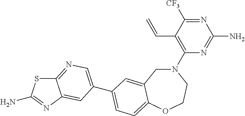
C1(N2CC3=CC(C4=CN=C5SC(N)=NC5=C4)=CC=C3OCC2)=C(C=C)C([CF3])=NC(N)=N1
